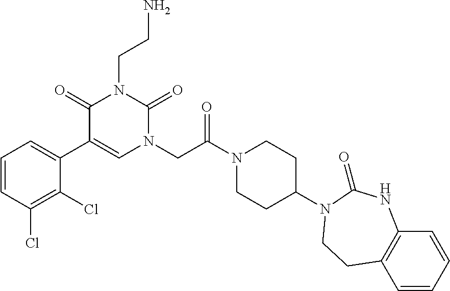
C1=CC(Cl)=C(Cl)C(C2=CN(CC(N3CCC(N4C(=O)NC5=C(C=CC=C5)CC4)CC3)=O)C(=O)N(CCN)C2=O)=C1
